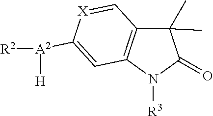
C12=C(C=[X]C([A2]([R2])[H])=C1)C(C)(C)C(=O)N2[R3]
